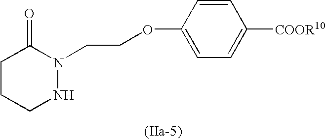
C1CCNN(CCOC2=CC=C([COOR10])C=C2)C1=O
